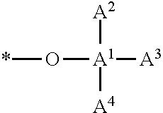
*O[A1]([A4])([A2])[A3]
